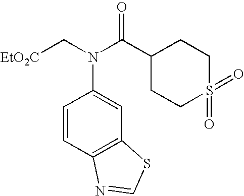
[EtO2C]CN(C(C1CCS(=O)(=O)CC1)=O)C1=CC2=C(C=C1)N=CS2
